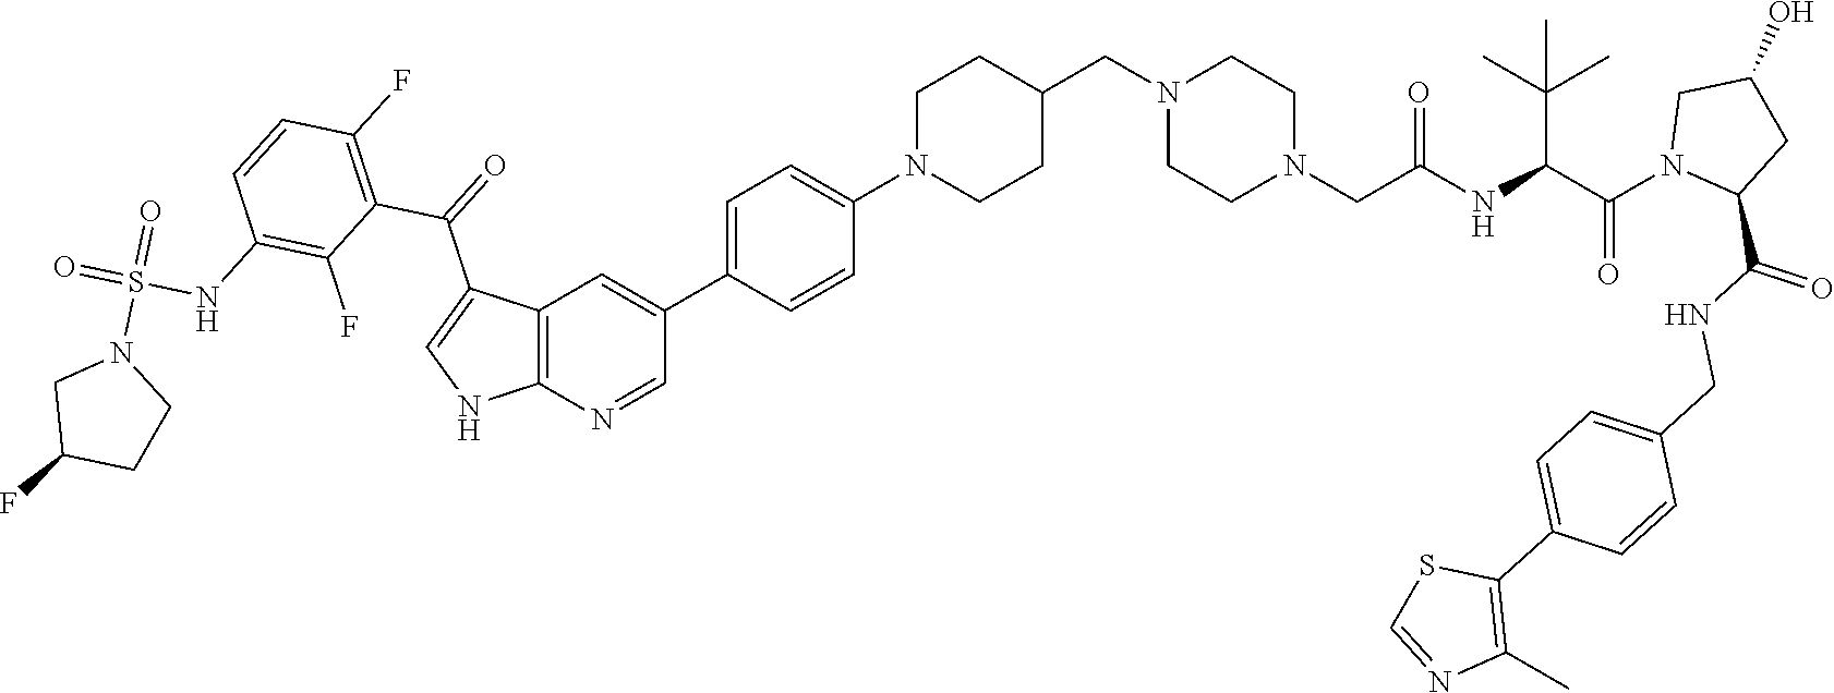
C12=C(N=CC(C3=CC=C(N4CCC(CN5CCN(CC(NC(C(N6C(C(NCC7=CC=C(C8=C(C)N=CS8)C=C7)=O)CC(O)C6)=O)C(C)(C)C)=O)CC5)CC4)C=C3)=C1)NC=C2C(=O)C1=C(F)C=CC(NS(=O)(=O)N2CC(F)CC2)=C1F
